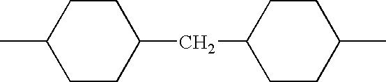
C1(C)CCC(CC2CCC(C)CC2)CC1
